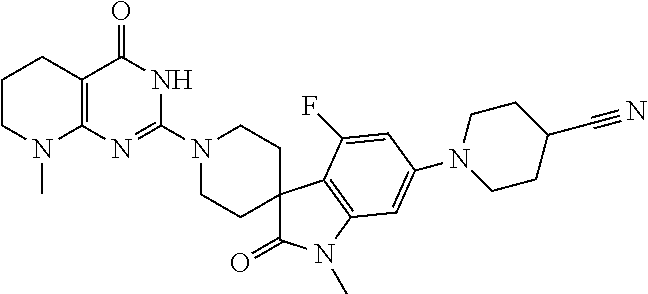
C1CN(C)C2=C(C1)C(=O)NC(N1CCC3(CC1)C(=O)N(C)C1=C3C(F)=CC(N3CCC(C#N)CC3)=C1)=N2
